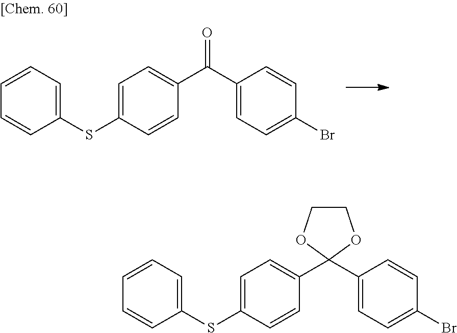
C1=C(SC2=CC=CC=C2)C=CC(C(C2=CC=C(Br)C=C2)=O)=C1.C1=C(SC2=CC=CC=C2)C=CC(C2(C3=CC=C(Br)C=C3)OCCO2)=C1
